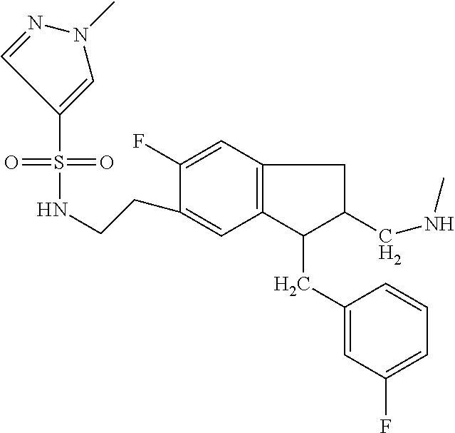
S(=O)(=O)(C1=CN(C)N=C1)NCCC1=CC2=C(C=C1F)CC(CNC)C2CC1=CC(F)=CC=C1
